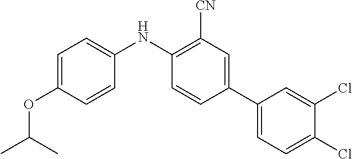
C1(NC2=CC=C(OC(C)C)C=C2)=C([CN])C=C(C2=CC=C(Cl)C(Cl)=C2)C=C1
